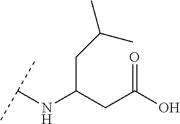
C(C(CC(O)=O)NC(C)C)C(C)C
